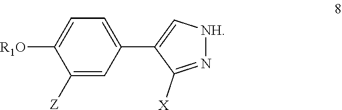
C1=C([R1O])C([Z])=CC(C2=C[NH]N=C2[X])=C1
